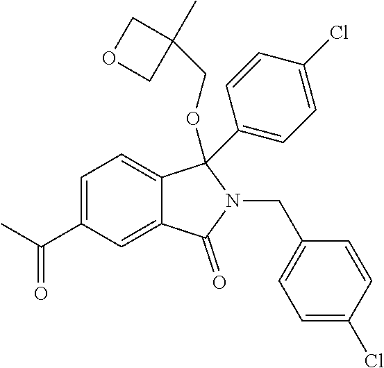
C1=C(C(C)=O)C=C2C(=C1)C(OCC1(C)COC1)(C1=CC=C(Cl)C=C1)N(CC1=CC=C(Cl)C=C1)C2=O
